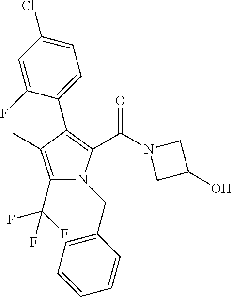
C1(C2=C(C(=O)N3CC(O)C3)N(CC3=CC=CC=C3)C(C(F)(F)F)=C2C)=CC=C(Cl)C=C1F
